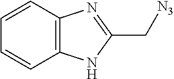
C1=CC2=C(C=C1)NC(C[N3])=N2
